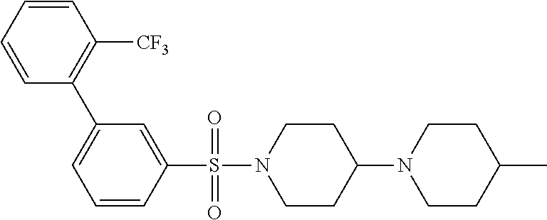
C1(C2=C([CF3])C=CC=C2)=CC=CC(S(N2CCC(N3CCC(C)CC3)CC2)(=O)=O)=C1
